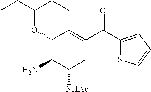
C1(OC(CC)CC)C(N)C([NHAc])CC(C(C2=CC=CS2)=O)=C1
